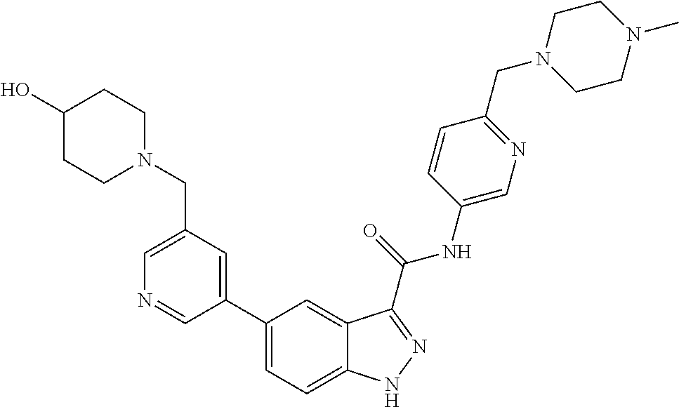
C1(CN2CCC(O)CC2)=CN=CC(C2=CC=C3C(=C2)C(C(NC2=CN=C(CN4CCN(C)CC4)C=C2)=O)=NN3)=C1
